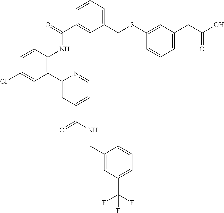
C1=CC=C(CSC2=CC(CC(O)=O)=CC=C2)C=C1C(=O)NC1=C(C2=CC(C(NCC3=CC(C(F)(F)F)=CC=C3)=O)=CC=N2)C=C(Cl)C=C1
